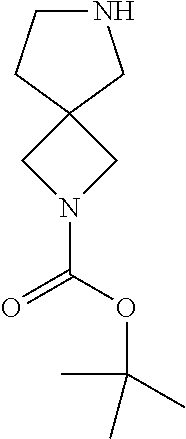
N1CCC2(C1)CN(C(OC(C)(C)C)=O)C2
